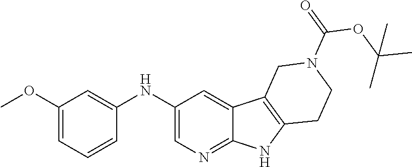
C1=C(OC)C=C(NC2=CN=C3C(=C2)C2=C(N3)CCN(C(=O)OC(C)(C)C)C2)C=C1
